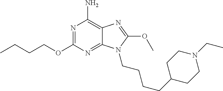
N1=C(OCCCC)N=C2C(=C1N)N=C(OC)N2CCCCC1CCN(CC)CC1
